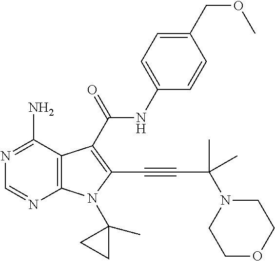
C12=C(C(N)=NC=N1)C(C(=O)NC1=CC=C(COC)C=C1)=C(C#CC(N1CCOCC1)(C)C)N2C1(C)CC1
